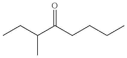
C(C(C(CCCC)=O)C)C
